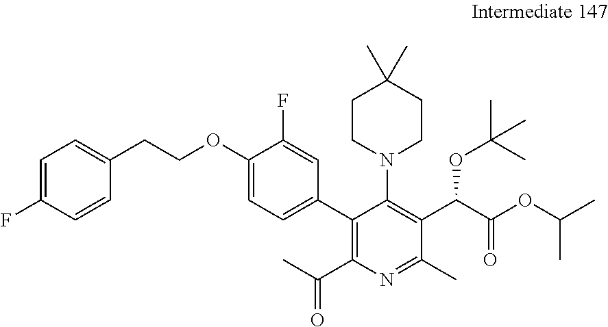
C1=C(F)C=CC(CCOC2=CC=C(C3=C(C(=O)C)N=C(C)C(C(C(OC(C)C)=O)OC(C)(C)C)=C3N3CCC(C)(C)CC3)C=C2F)=C1
